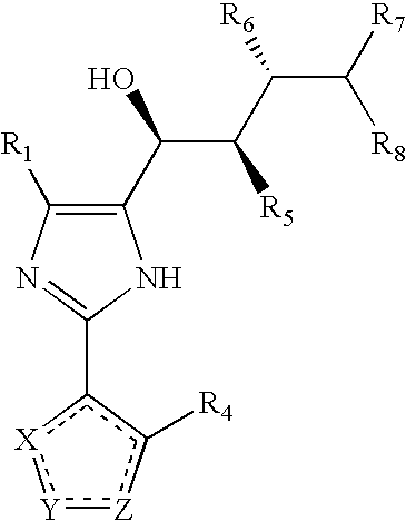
[Y]1:[Z]c([R4])c(C2=NC([R1])=C(C(O)C([R5])C([R6])C([R7])[R8])N2)[X]:1
